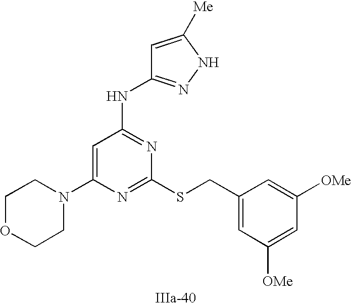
C1=C(N2CCOCC2)N=C(SCC2=CC([OMe])=CC([OMe])=C2)N=C1NC1=NNC([Me])=C1
